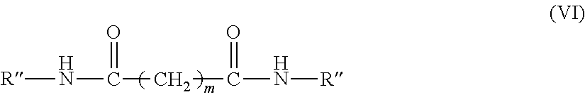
[R]NC(CC(N[R])=O)=O
